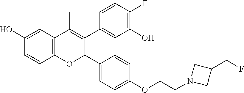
C12=C(C=C(O)C=C1)C(C)=C(C1=CC(O)=C(F)C=C1)C(C1=CC=C(OCCN3CC(CF)C3)C=C1)O2
